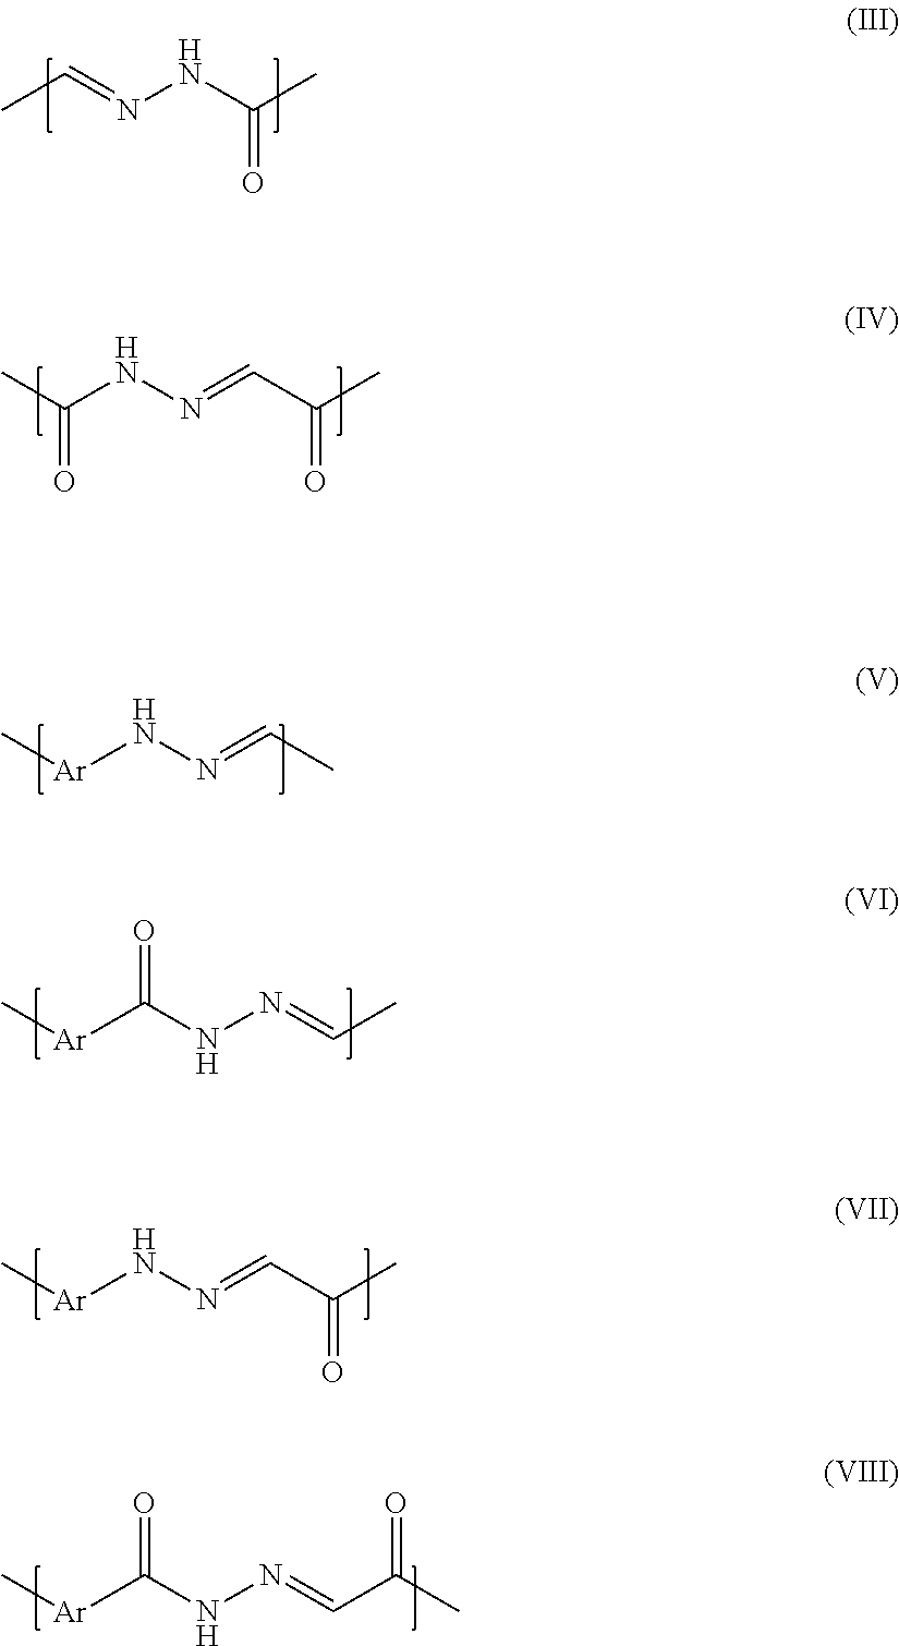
CC=NNC(C)=O.CC(NN=CC(C)=O)=O.C[Ar]NN=CC.C[Ar]C(NN=CC)=O.C[Ar]NN=CC(C)=O.C[Ar]C(NN=CC(C)=O)=O
